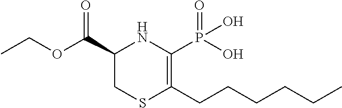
C1(C(OCC)=O)CSC(CCCCCC)=C(P(O)(=O)O)N1
